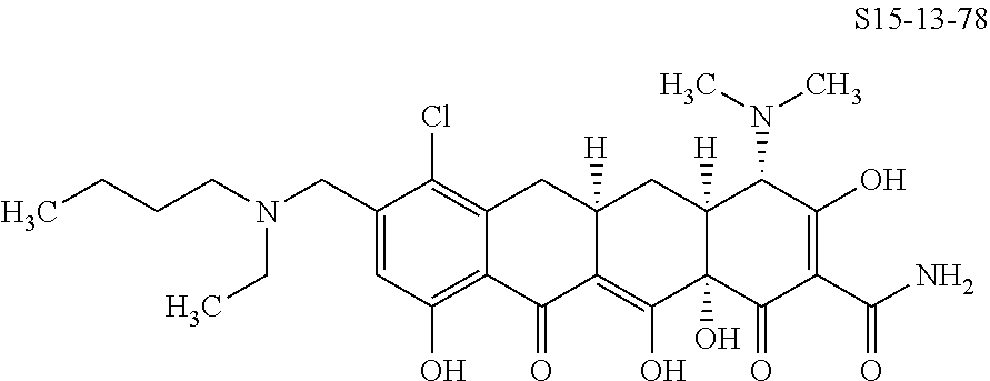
C(C1=CC(O)=C2C(=C1Cl)CC1([H])C(=C(O)C3(O)C([H])(C1)C(N(C)C)C(O)=C(C(N)=O)C3=O)C2=O)N(CCCC)CC
